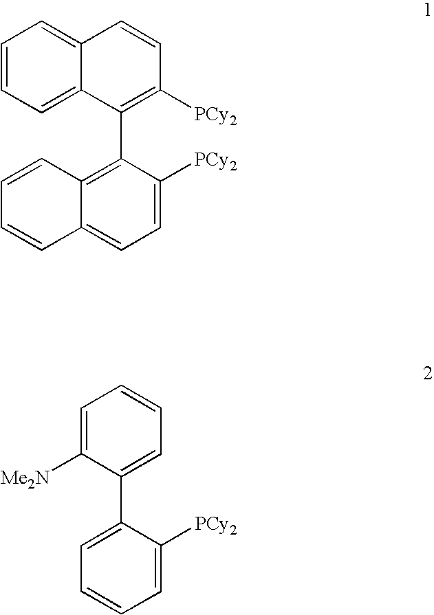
C1=CC=C2C(=C1)C=CC([PCy2])=C2C1=C2C(=CC=C1[PCy2])C=CC=C2.C1=C([Me2N])C(C2=CC=CC=C2[PCy2])=CC=C1
